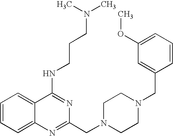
C1=CC=C2C(=C1)C(NCCCN(C)C)=NC(CN1CCN(CC3=CC(OC)=CC=C3)CC1)=N2
